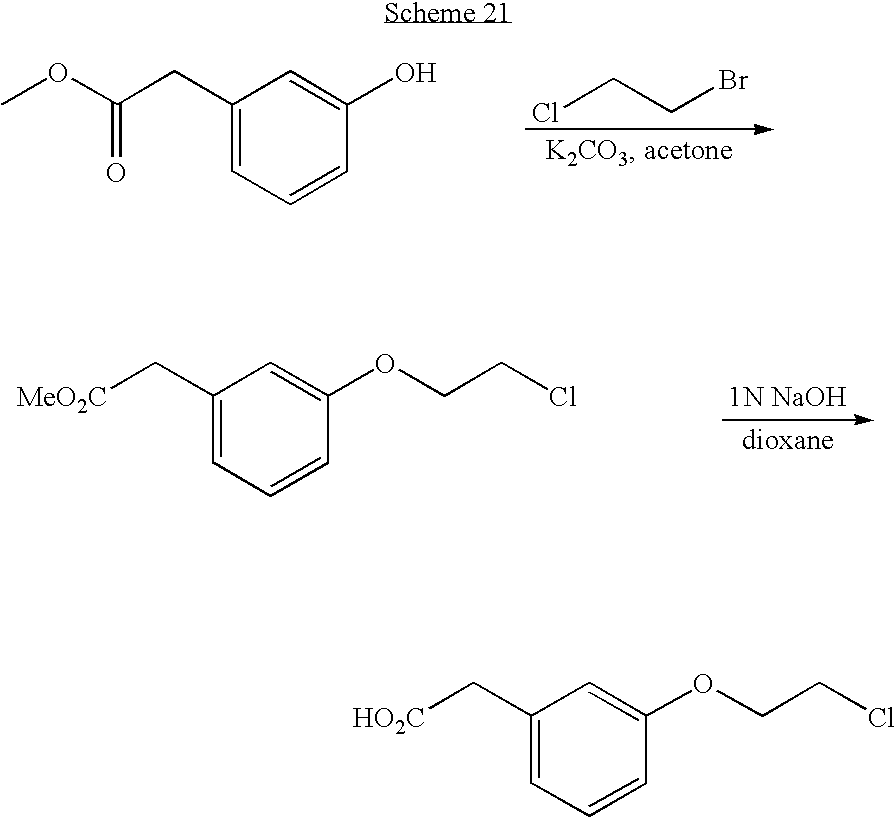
COC(CC1=CC=CC(O)=C1)=O.ClCCBr.C1(C[MeO2C])=CC=CC(OCCCl)=C1.C1(C[HO2C])=CC=CC(OCCCl)=C1
